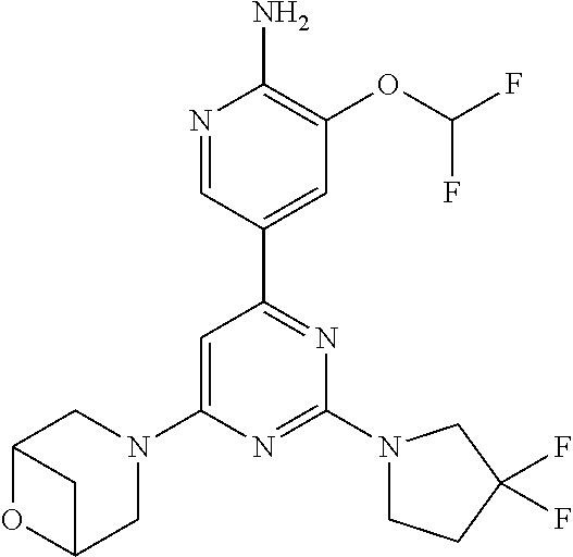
N1=CC(C2=NC(N3CCC(F)(F)C3)=NC(N3CC4OC(C3)C4)=C2)=CC(OC(F)F)=C1N
